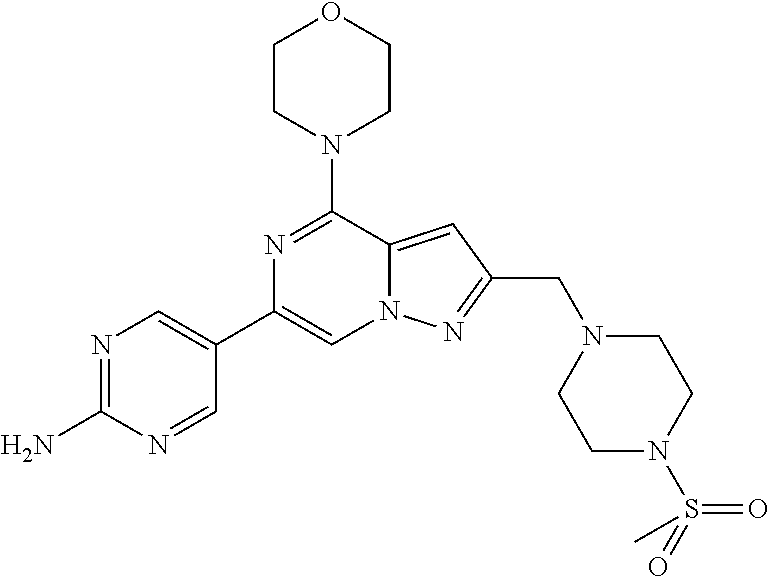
N12C(=CC(CN3CCN(S(=O)(=O)C)CC3)=N1)C(N1CCOCC1)=NC(C1=CN=C(N)N=C1)=C2
